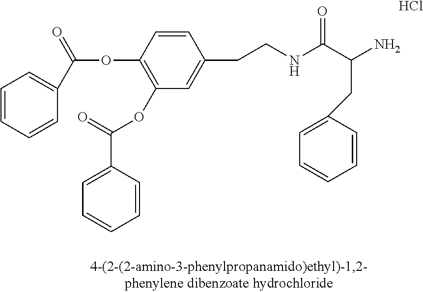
C1=CC=CC(C(OC2=C(OC(=O)C3=CC=CC=C3)C=C(CCNC(C(N)CC3=CC=CC=C3)=O)C=C2)=O)=C1.Cl
